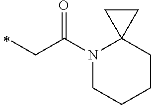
C(C)C(N1C2(CCCC1)CC2)=O
